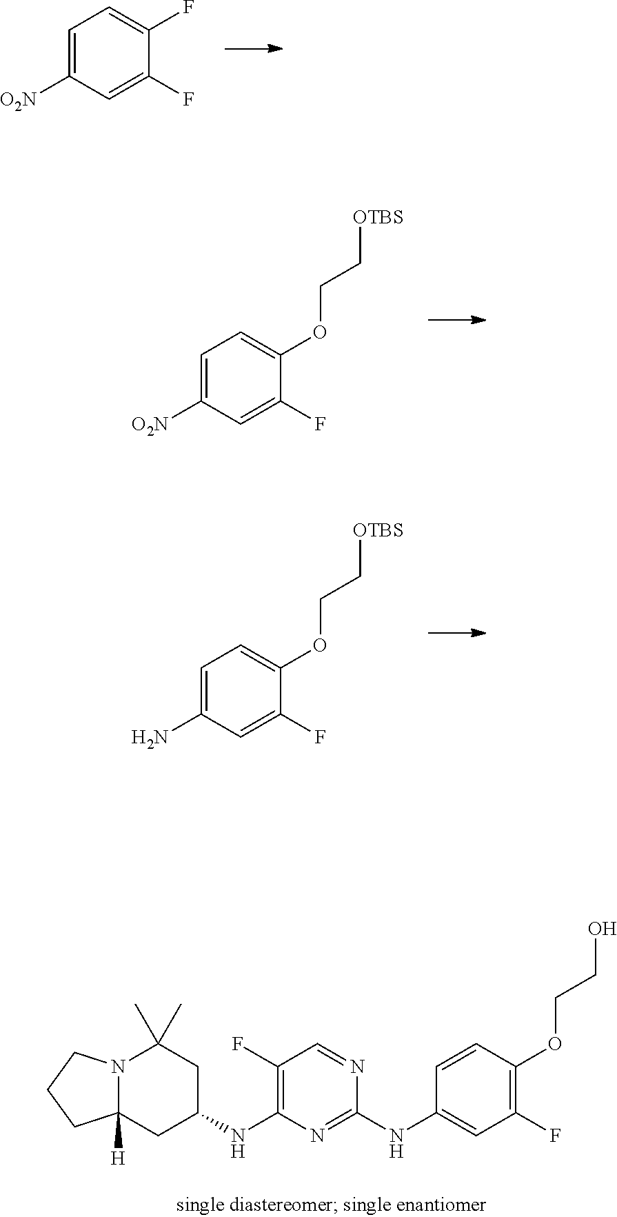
C1=C([O2N])C=C(F)C(F)=C1.C1=C([O2N])C=C(F)C(OCC[OTBS])=C1.C1=C(N)C=C(F)C(OCC[OTBS])=C1.C1=CC(OCCO)=C(F)C=C1NC1=NC(NC2CC(C)(C)N3C([H])(C2)CCC3)=C(F)C=N1
